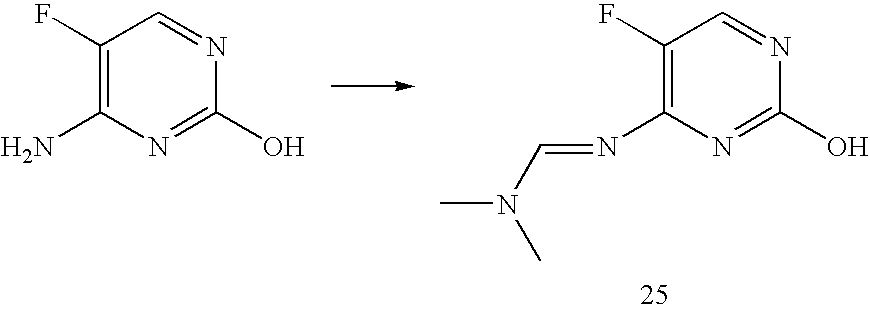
C1(F)=C(N)N=C(O)N=C1.C1(F)=C(N=CN(C)C)N=C(O)N=C1
